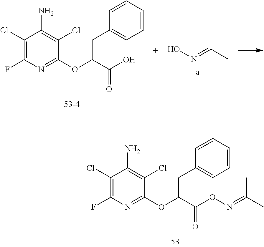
C(C(=O)O)(OC1=NC(F)=C(Cl)C(N)=C1Cl)CC1=CC=CC=C1.ON=C(C)C.C(C(=O)ON=C(C)C)(OC1=NC(F)=C(Cl)C(N)=C1Cl)CC1=CC=CC=C1
